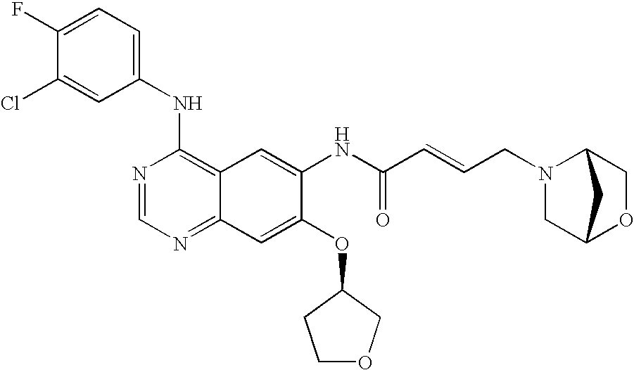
ClC1=CC(NC2=C3C(=NC=N2)C=C(OC2CCOC2)C(NC(C=CCN2CC4OCC2C4)=O)=C3)=CC=C1F
